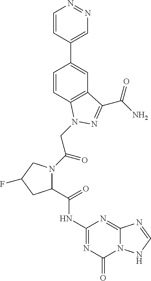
C1(C(=O)NC2=NC(=O)N3C(=N2)N=CN3)N(C(=O)CN2C3=C(C=C(C4=CN=NC=C4)C=C3)C(C(N)=O)=N2)CC(F)C1
